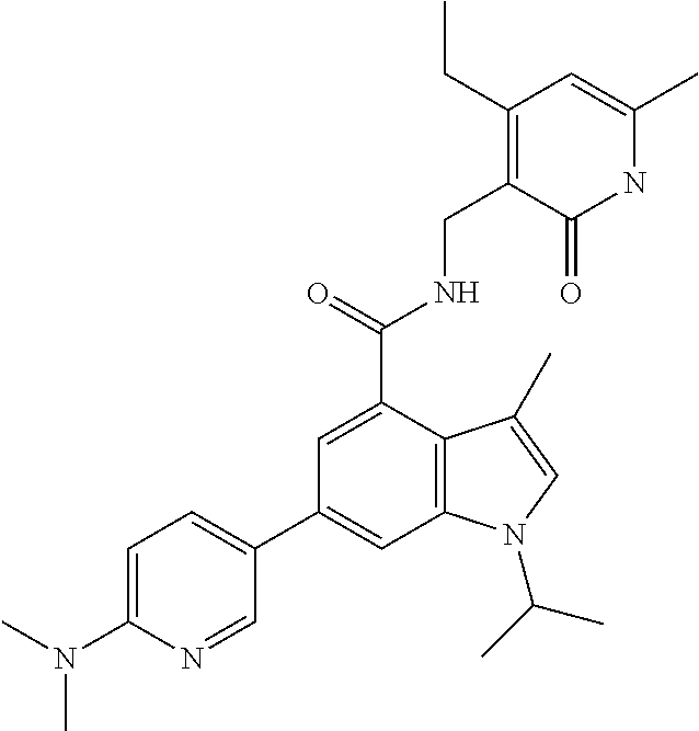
N1C(C)=CC(CC)=C(CNC(C2=CC(C3=CC=C(N(C)C)N=C3)=CC3=C2C(C)=CN3C(C)C)=O)C1=O
